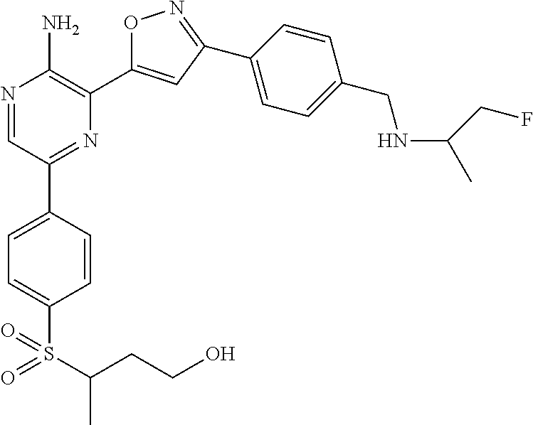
N1=CC(C2=CC=C(S(C(CCO)C)(=O)=O)C=C2)=NC(C2=CC(C3=CC=C(CNC(CF)C)C=C3)=NO2)=C1N
